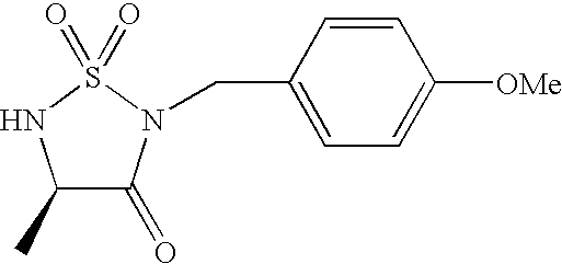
C(N1C(=O)C(C)NS1(=O)=O)C1=CC=C([OMe])C=C1
